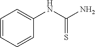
C1=CC=CC(NC(N)=S)=C1
